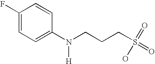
C1(F)=CC=C(N(CCCS(=O)(=O)O)[H])C=C1
